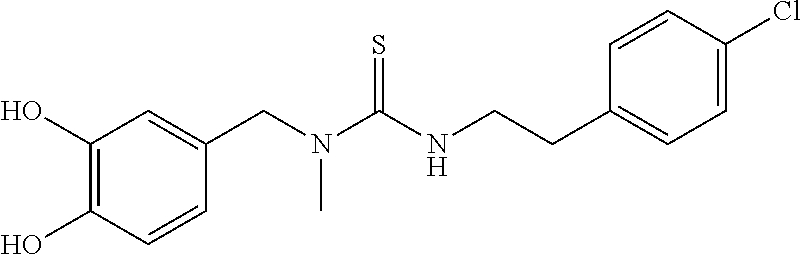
C1(O)=C(O)C=CC(CN(C(NCCC2=CC=C(Cl)C=C2)=S)C)=C1
